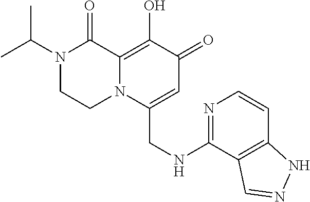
N1(C(C)C)CCN2C(=C(O)C(=O)C=C2CNC2=NC=CC3=C2C=NN3)C1=O
